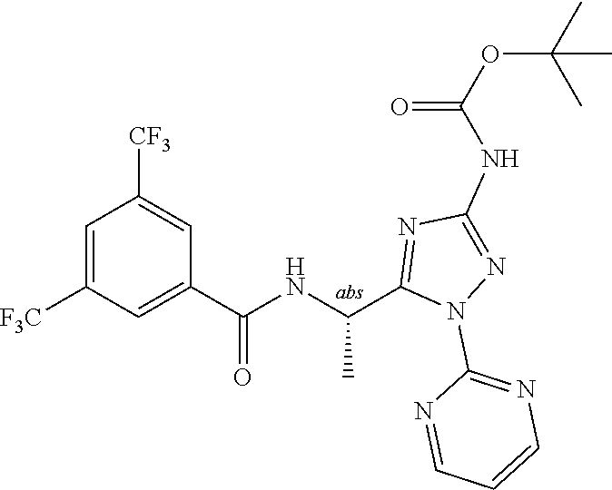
C1=C([F3C])C=C(C(=O)NC(C)C2=NC(NC(OC(C)(C)C)=O)=NN2C2=NC=CC=N2)C=C1[CF3]
